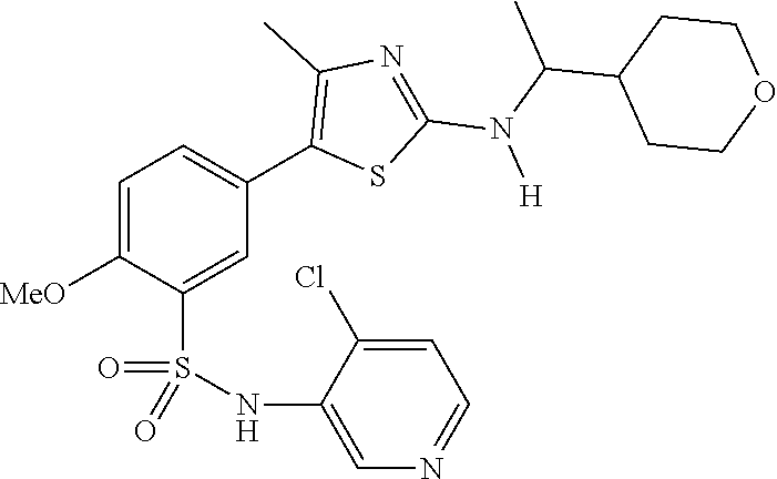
C1=C([MeO])C(S(NC2=CN=CC=C2Cl)(=O)=O)=CC(C2=C(C)N=C(N(C(C)C3CCOCC3)[H])S2)=C1
